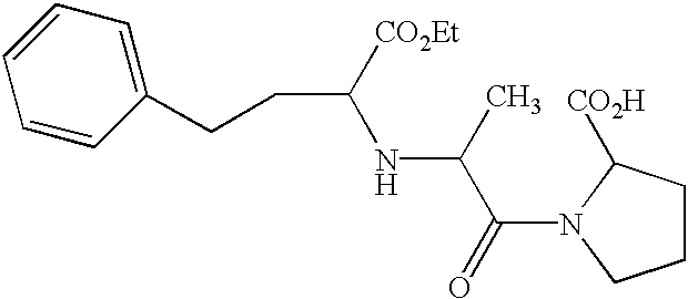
C1CC([CO2H])N(C(C(NC([CO2Et])CCC2=CC=CC=C2)C)=O)C1
